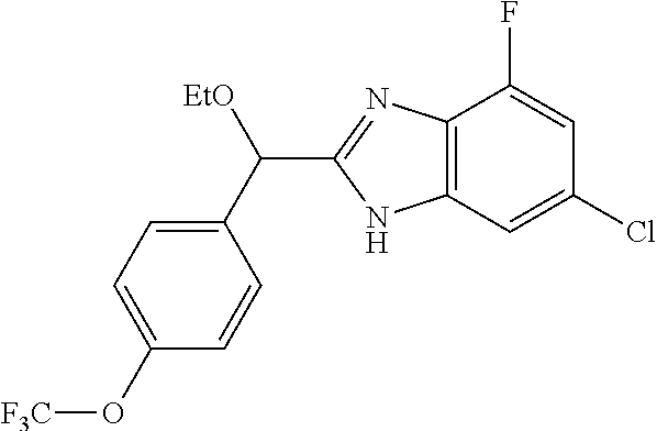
C12=C(C=C(Cl)C=C1F)NC(C(C1=CC=C(O[F3C])C=C1)[EtO])=N2
